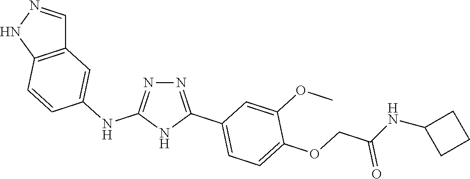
N1=C(NC2=CC3=C(C=C2)NN=C3)NC(C2=CC=C(OCC(NC3CCC3)=O)C(OC)=C2)=N1
